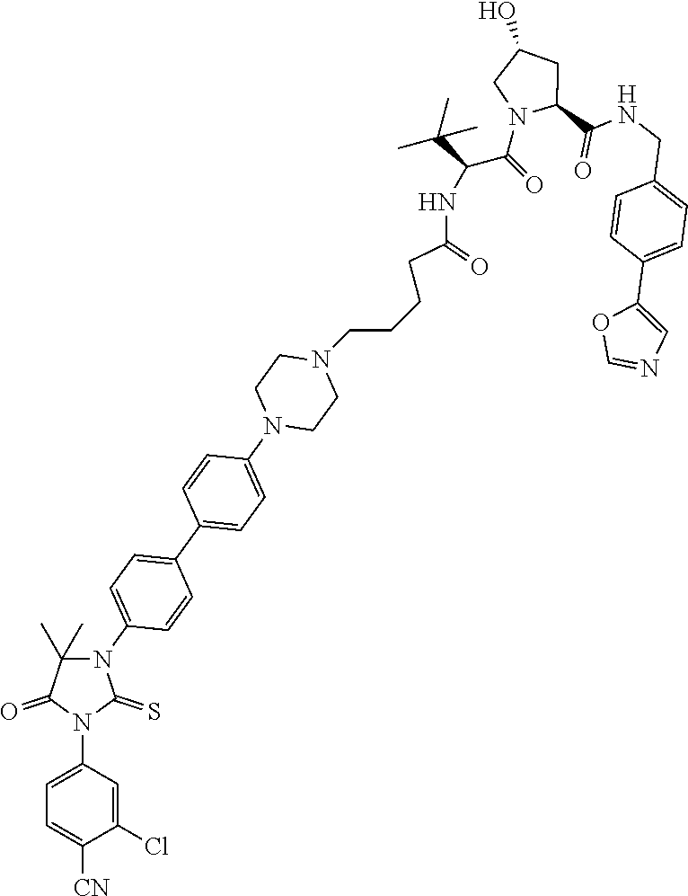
C(C)(C)(C)C(C(=O)N1C(C(NCC2=CC=C(C3=CN=CO3)C=C2)=O)CC(O)C1)NC(=O)CCCCN1CCN(C2=CC=C(C3=CC=C(N4C(=S)N(C5=CC=C([CN])C(Cl)=C5)C(=O)C4(C)C)C=C3)C=C2)CC1
